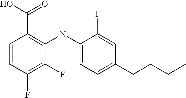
C1=CC(F)=C(F)C(NC2=CC=C(CCCC)C=C2F)=C1C(O)=O
